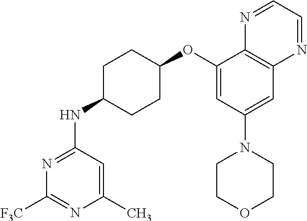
C1(OC2CCC(NC3=NC([F3C])=NC(C)=C3)CC2)=CC(N2CCOCC2)=CC2=C1N=CC=N2
